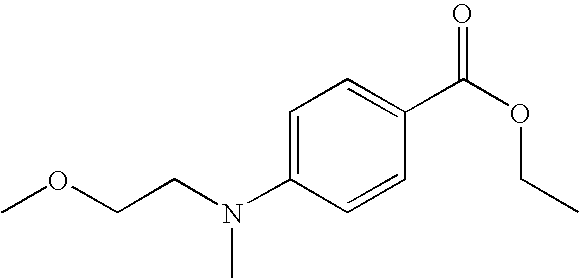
C1=C(N(CCOC)C)C=CC(C(OCC)=O)=C1
